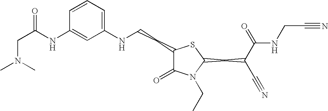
C1=CC=C(NCCC2C(=O)N(CC)C(CC(C#N)C(=O)NCC#N)S2)C=C1NC(CN(C)C)=O
